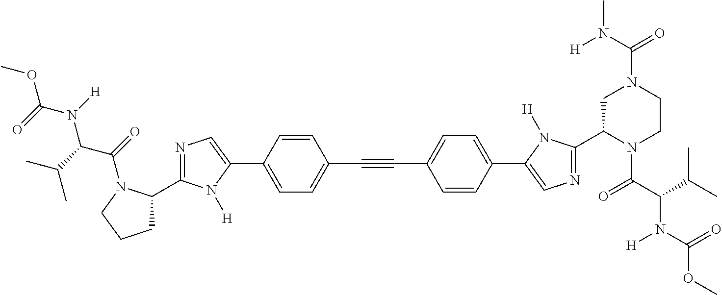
O=C(N(C(C(=O)N1C(C2=NC=C(C3=CC=C(C#CC4=CC=C(C5=CN=C(C6N(C(C(C(C)C)N([H])C(OC)=O)=O)CCN(C(=O)N([H])C)C6)N5[H])C=C4)C=C3)N2[H])CCC1)C(C)C)[H])OC
